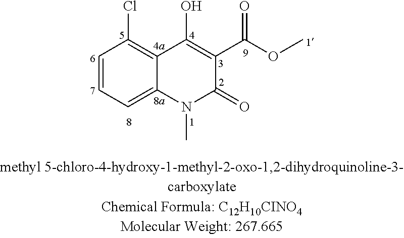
C1=CC=C2C(=C1Cl)C(O)=C(C(OC)=O)C(=O)N2C
